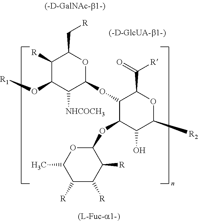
C1([R])C(O[R1])C([NHCOCH3])C(OC2C(OC3OC(C)C([R])C([R])C3[R])C(O)C([R2])OC2C([R])=O)OC1C[R]
